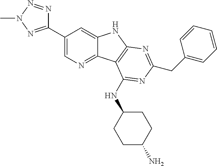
C1(C2=NN(C)N=N2)=CN=C2C(=C1)NC1=C2C(NC2CCC(N)CC2)=NC(CC2=CC=CC=C2)=N1
